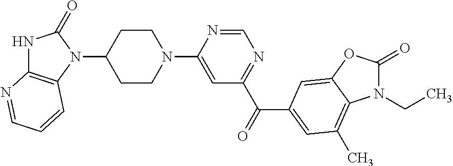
C1CN(C2=CC(C(=O)C3=CC(C)=C4N(CC)C(=O)OC4=C3)=NC=N2)CCC1N1C(=O)NC2=C1C=CC=N2
